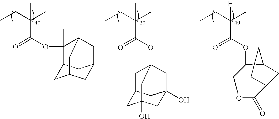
CCC(C)(C)C(OC1(C)C2CC3CC(CC1C3)C2)=O.CCC(C)(C)C(OC12CC3CC(O)(CC(O)(C3)C1)C2)=O.CCC(C)([H])C(OC1C2C3C(CC1C3)C(=O)O2)=O
